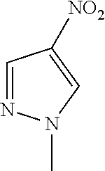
C1=NN(C)C=C1[NO2]
